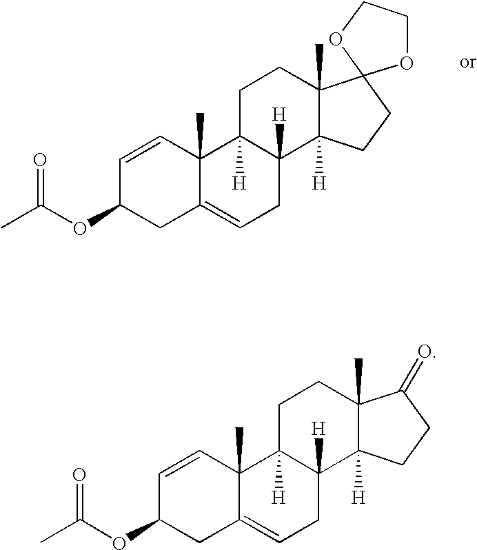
C1=CC2(C)C3([H])C([H])(C4([H])C(C)(CC3)C(=O)CC4)CC=C2CC1OC(C)=O.C1=CC2(C)C3([H])C([H])(C4([H])C(C)(CC3)C3(CC4)OCCO3)CC=C2CC1OC(C)=O
